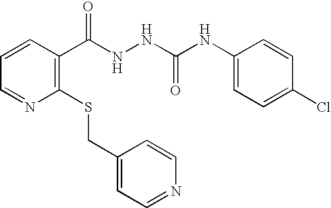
C1=CC(C(NNC(NC2=CC=C(Cl)C=C2)=O)=O)=C(SCC2=CC=NC=C2)N=C1
